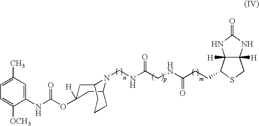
C12CC(OC(NC3=CC(C)=CC=C3[OCH3])=O)([H])CC(CCC1)N2CNC(CNC(=O)CCC1C2([H])C([H])(CS1)NC(=O)N2)=O
